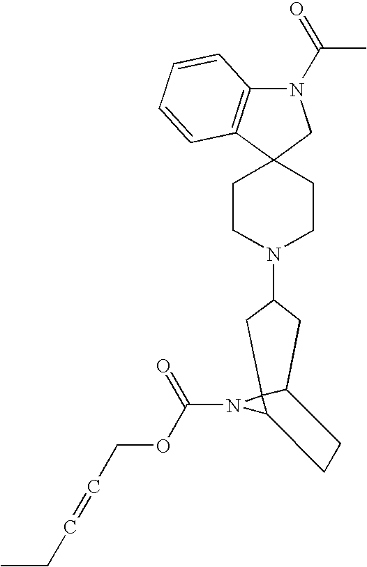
C1CN(C2CC3C4(N(C(=O)OCC=CCC)C4CC3)C2)CCC12CN(C(C)=O)C1=C2C=CC=C1
